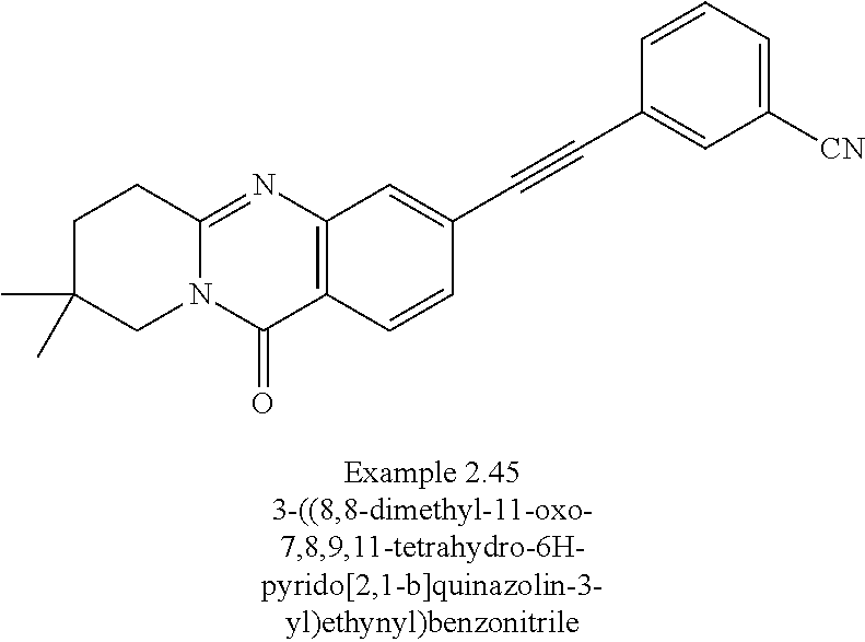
C1C(C)(C)CN2C(=NC3=C(C2=O)C=CC(C#CC2=CC([CN])=CC=C2)=C3)C1
